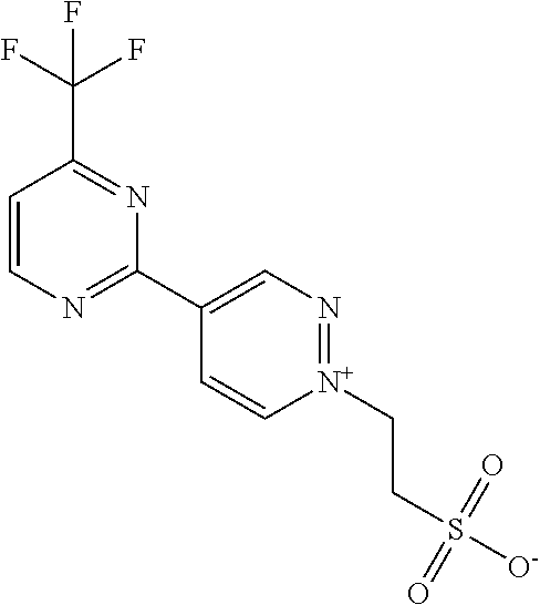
C1=CN=C(C2=CN=[N+](CCS([O-])(=O)=O)C=C2)N=C1C(F)(F)F
